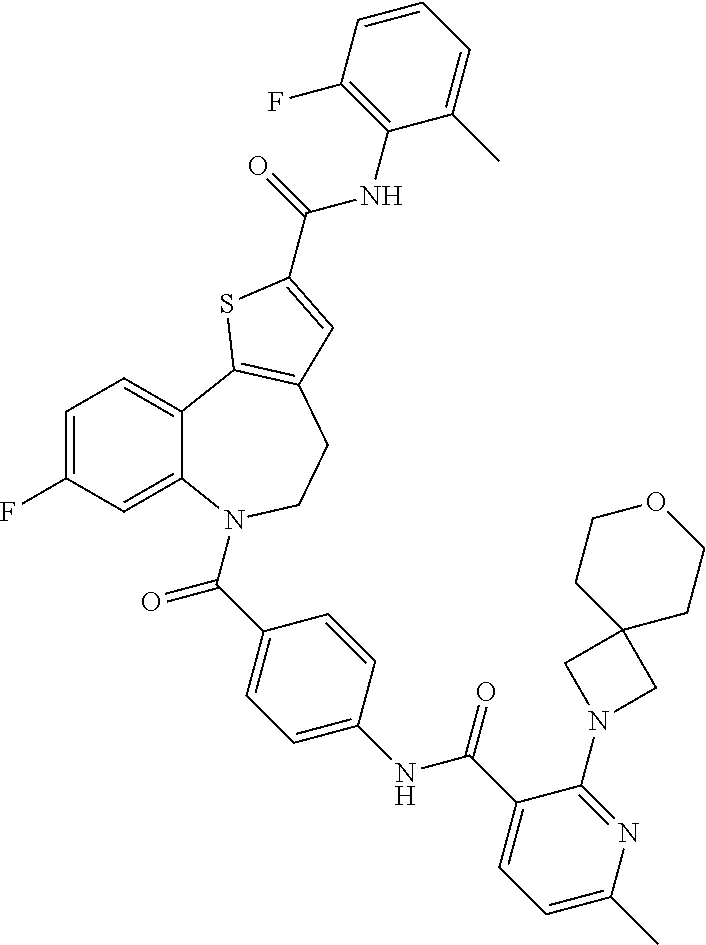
C1=C(F)C=C2C(=C1)C1=C(CCN2C(=O)C2=CC=C(NC(=O)C3=CC=C(C)N=C3N3CC4(C3)CCOCC4)C=C2)C=C(C(=O)NC2=C(F)C=CC=C2C)S1
